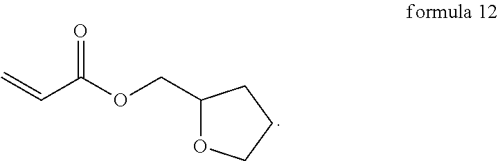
C(C(OCC1OCCC1)=O)=C
